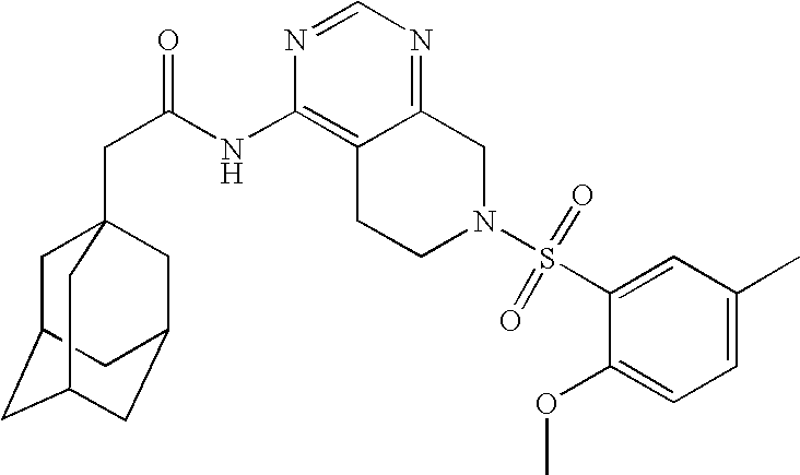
C1C2CC3CC(CC1(CC(=O)NC1=C4C(=NC=N1)CN(S(C1=CC(C)=CC=C1OC)(=O)=O)CC4)C3)C2
